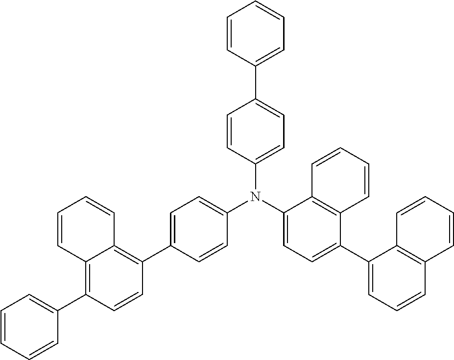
C1(C2=CC=C(N(C3=CC=C(C4=CC=CC5=C4C=CC=C5)C4=C3C=CC=C4)C3=CC=C(C4=C5C(=C(C6=CC=CC=C6)C=C4)C=CC=C5)C=C3)C=C2)=CC=CC=C1
